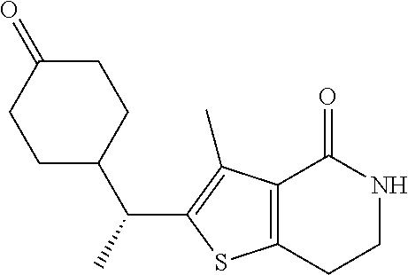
C12=C(CCNC1=O)SC(C(C)C1CCC(=O)CC1)=C2C
